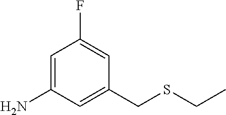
C1(CSCC)=CC(N)=CC(F)=C1
